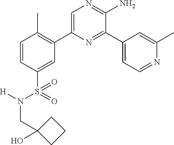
C1=CC(S(=O)(N([H])CC2(O)CCC2)=O)=CC(C2=CN=C(N)C(C3=CC=NC(C)=C3)=N2)=C1C
